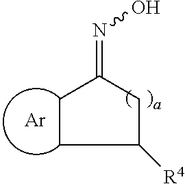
C1C(=NO)CC([R4])C1.[Ar]
